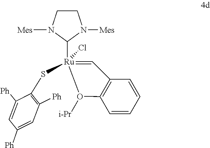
C1CN([Mes])C([Ru]2(Cl)(SC3=C([Ph])C=C([Ph])C=C3[Ph])=CC3=C(C=CC=C3)O2[i-Pr])N1[Mes]
